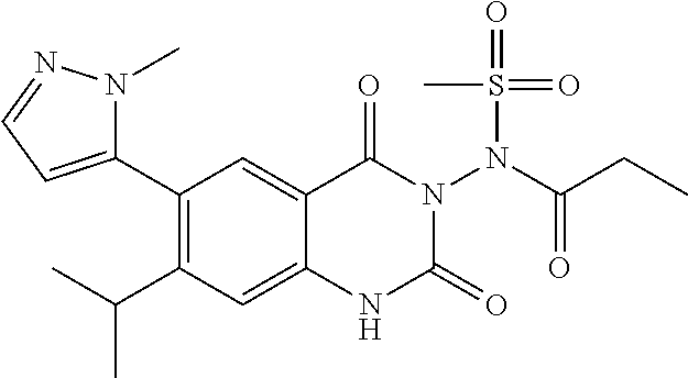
C1(C2=CC=NN2C)=C(C(C)C)C=C2C(=C1)C(=O)N(N(C(CC)=O)S(C)(=O)=O)C(=O)N2
